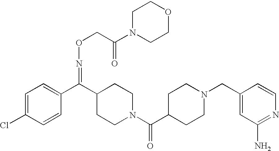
C1=C(Cl)C=CC(C(C2CCN(C(C3CCN(CC4=CC(N)=NC=C4)CC3)=O)CC2)=NOCC(N2CCOCC2)=O)=C1
